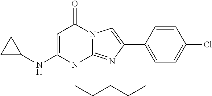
N1(CCCCC)C2=NC(C3=CC=C(Cl)C=C3)=CN2C(=O)C=C1NC1CC1
